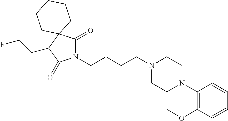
C(N1CCN(C2=C(OC)C=CC=C2)CC1)CCCN1C(=O)C2(C(CCF)C1=O)CCCCC2
